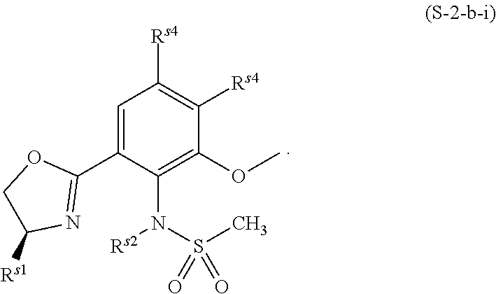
C1=C(C2=NC([Rs1])CO2)C(N(S(C)(=O)=O)[Rs2])=C(OC)C([Rs4])=C1[Rs4]
